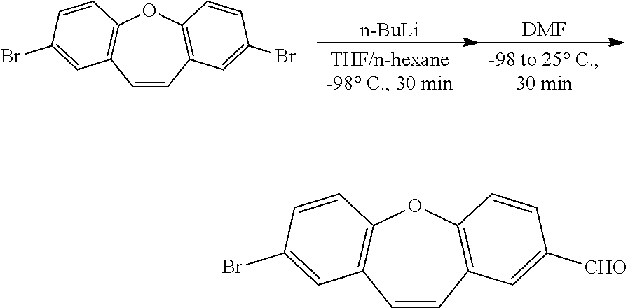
[n-BuLi].[DMF].C1=CC2=C(OC3=C1C=C(Br)C=C3)C=CC(Br)=C2.C1=CC2=C(OC3=C1C=C(Br)C=C3)C=CC([CHO])=C2
